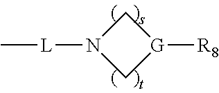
C1N([L]C)C[G]1[R8]
